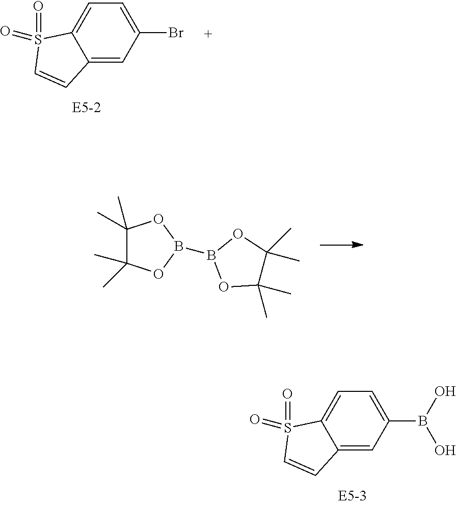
C12=CC(B(O)O)=CC=C1S(=O)(=O)C=C2.C12=CC(Br)=CC=C1S(=O)(=O)C=C2.C1(C)(C)C(C)(C)OB(B2OC(C)(C)C(C)(C)O2)O1
